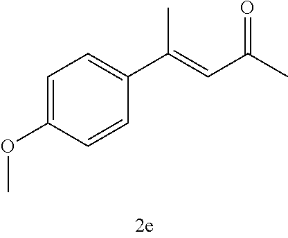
C1=C(OC)C=CC(C(=CC(C)=O)C)=C1
